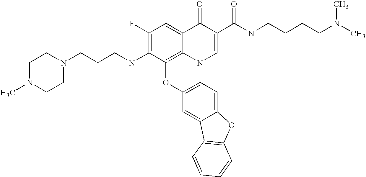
C1(F)=C(NCCCN2CCN(C)CC2)C2=C3C(=C1)C(=O)C(C(NCCCCN(C)C)=O)=CN3C1=C(O2)C=C2C(=C1)OC1=C2C=CC=C1
